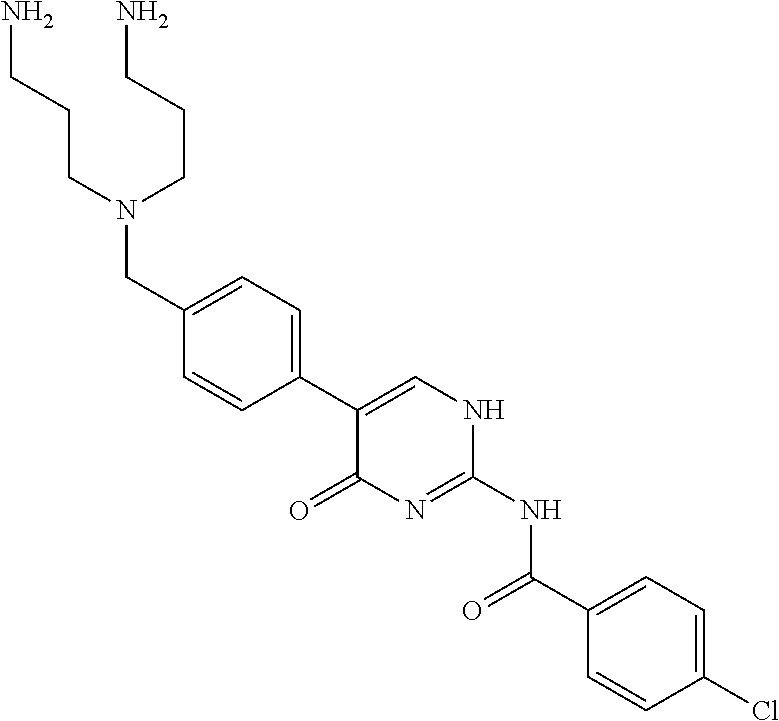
C1=CC(C2=CNC(NC(C3=CC=C(Cl)C=C3)=O)=NC2=O)=CC=C1CN(CCCN)CCCN
